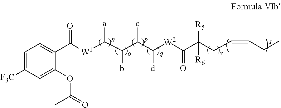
C1=C([F3C])C=C(OC(=O)C)C(C([W1]C(C(C(C([W2]C(C(CC=CCC)([R5])[R6])=O)[d])c)b)[a])=O)=C1
